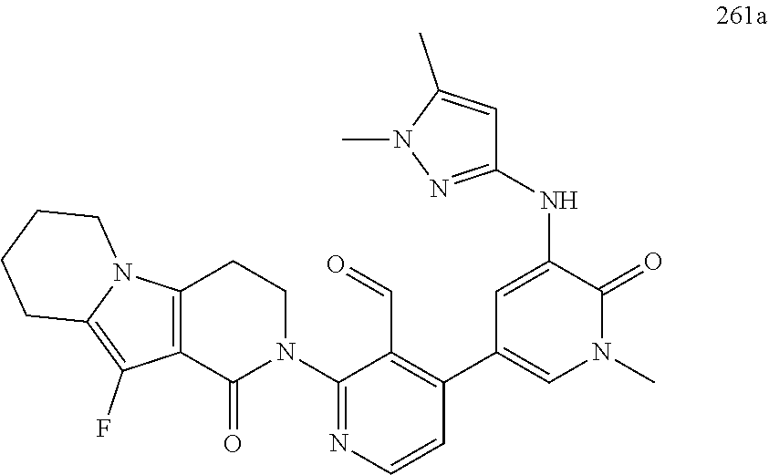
N(C1=CC(C2=C(C=O)C(N3CCC4=C(C3=O)C(F)=C3N4CCCC3)=NC=C2)=CN(C)C1=O)C1=NN(C)C(C)=C1
